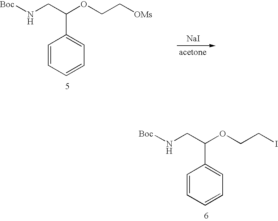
C1=CC=CC=C1C(CN[Boc])OCCI.C1=CC=CC=C1C(CN[Boc])OCC[OMs].[NaI]
